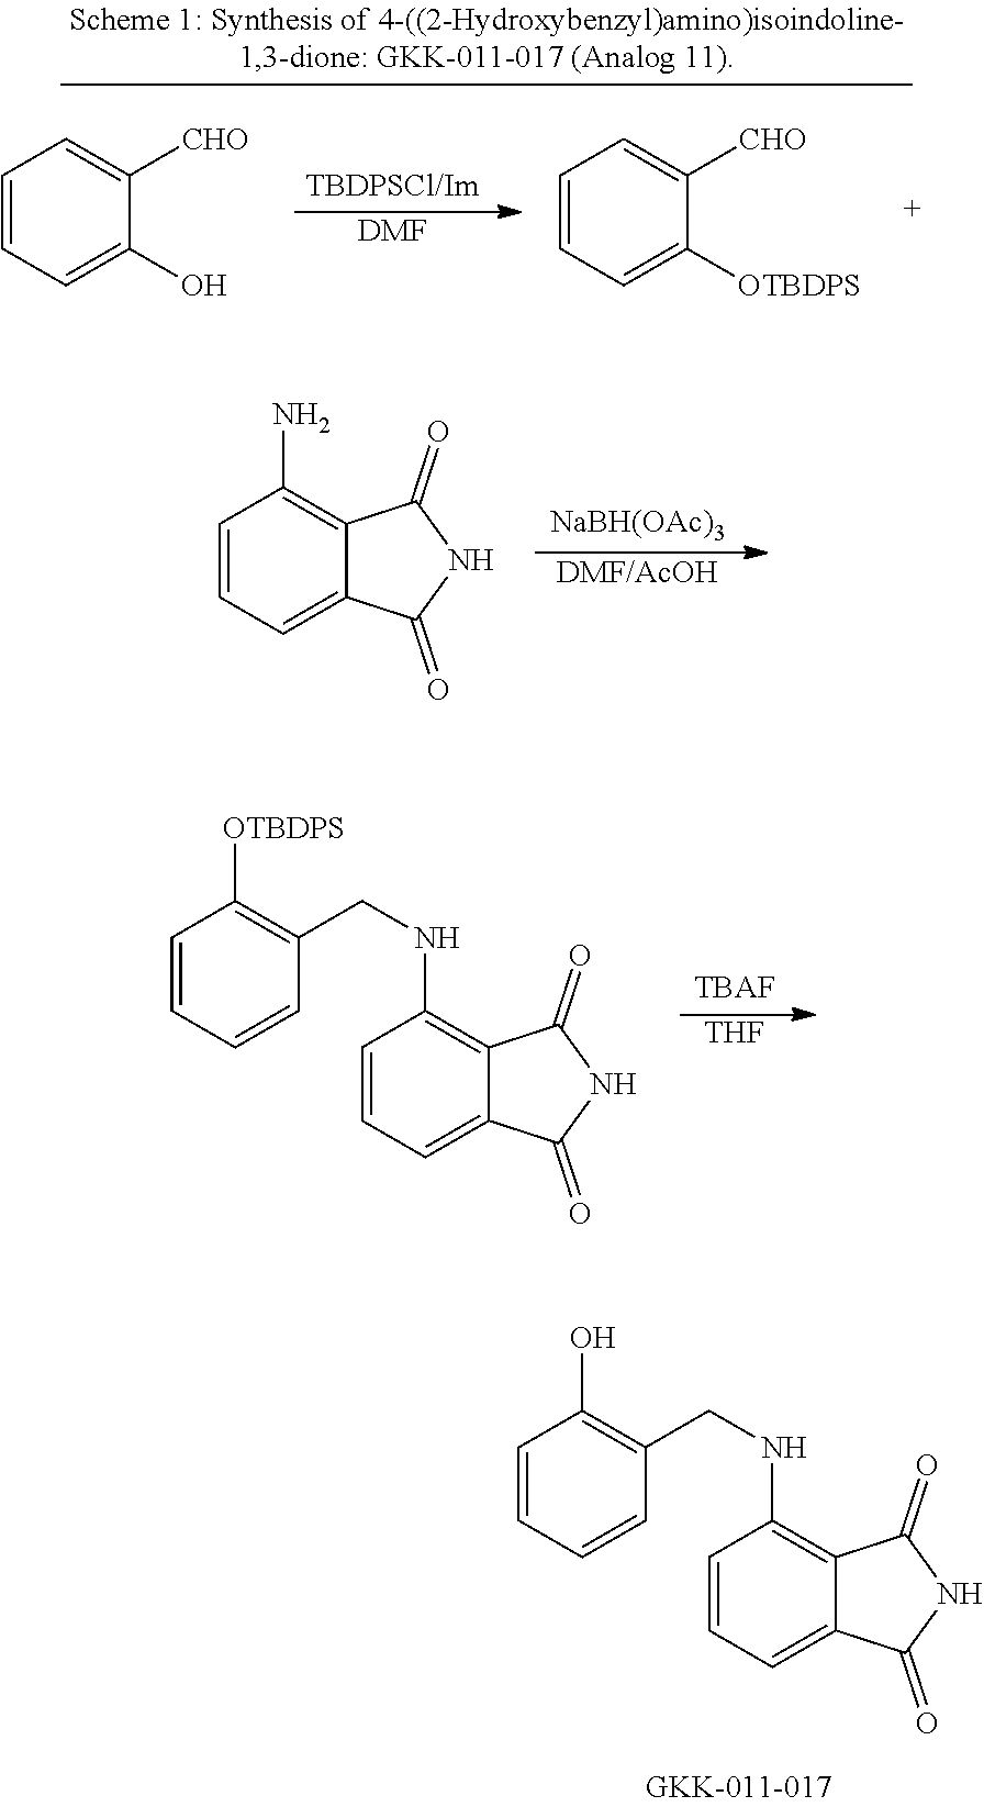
C1=CC=C2C(=C1NCC1=C(O)C=CC=C1)C(=O)NC2=O.[DMF].C1=CC=C(O)C([CHO])=C1.C1=CC=C([OTBDPS])C([CHO])=C1.[NaBH(OAc)3].[DMF/AcOH].C1=CC=C2C(=C1N)C(=O)NC2=O.[TBAF].[THF].C1=CC=C2C(=C1NCC1=C([OTBDPS])C=CC=C1)C(=O)NC2=O
